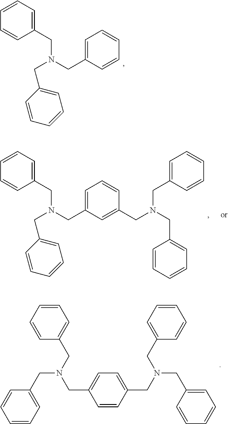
C(N(CC1=CC=CC=C1)CC1=CC=CC=C1)C1=CC(CN(CC2=CC=CC=C2)CC2=CC=CC=C2)=CC=C1.C1=CC(CN(CC2=CC=CC=C2)CC2=CC=CC=C2)=CC=C1CN(CC1=CC=CC=C1)CC1=CC=CC=C1.C1=CC(CN(CC2=CC=CC=C2)CC2=CC=CC=C2)=CC=C1
